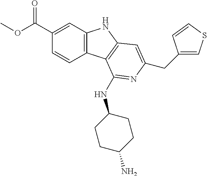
C1(C(OC)=O)=CC2=C(C=C1)C1=C(N2)C=C(CC2=CSC=C2)N=C1NC1CCC(N)CC1
